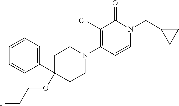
C1C(C2=CC=CC=C2)(OCCF)CCN(C2=C(Cl)C(=O)N(CC3CC3)C=C2)C1
